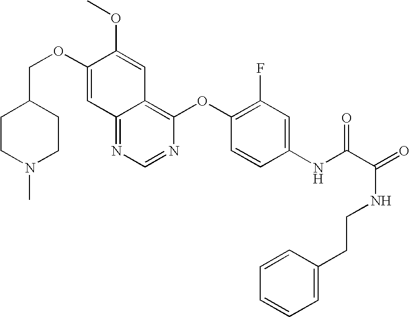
C12=NC=NC(OC3=C(F)C=C(NC(C(NCCC4=CC=CC=C4)=O)=O)C=C3)=C1C=C(OC)C(OCC1CCN(C)CC1)=C2
